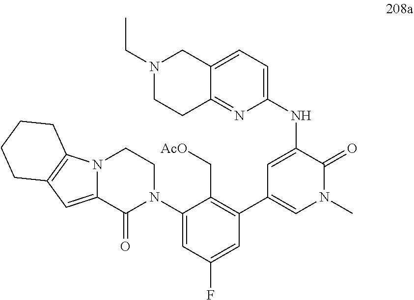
N12C(=CC3=C1CCCC3)C(=O)N(C1=CC(F)=CC(C3=CN(C)C(=O)C(NC4=CC=C5C(=N4)CCN(CC)C5)=C3)=C1C[AcO])CC2
